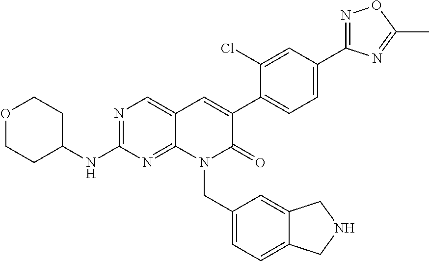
N1=C(C2=CC=C(C3=CC4=CN=C(NC5CCOCC5)N=C4N(CC4=CC=C5C(=C4)CNC5)C3=O)C(Cl)=C2)N=C(C)O1
